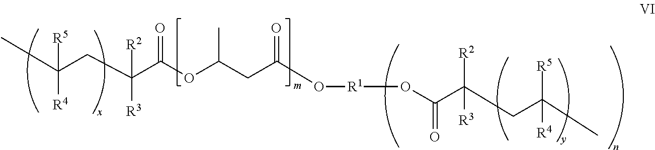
CC(CC(C(OC(CC(O[R1]OC(C([R2])(CC([R5])(C)[R4])[R3])=O)=O)C)=O)([R3])[R2])([R4])[R5]
